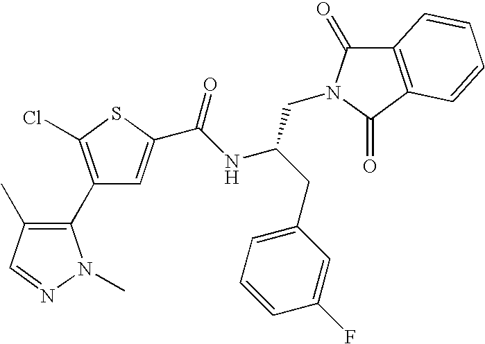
C1(C2=C(C)C=NN2C)=C(Cl)SC(C(NC(CC2=CC=CC(F)=C2)CN2C(=O)C3=C(C2=O)C=CC=C3)=O)=C1
